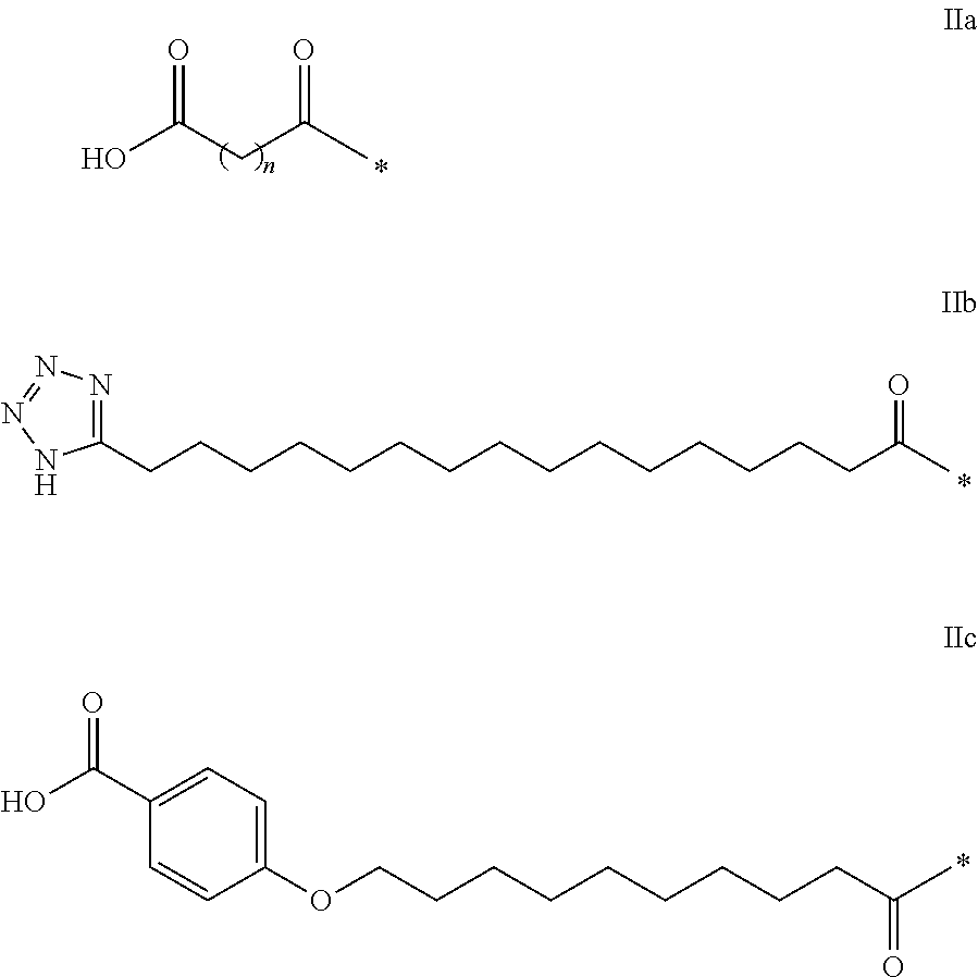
OC(CC(C)=O)=O.C1(CCCCCCCCCCCCCCCC(C)=O)=NN=NN1.C1(OCCCCCCCCCC(=O)C)=CC=C(C(O)=O)C=C1
